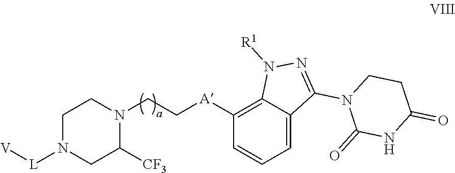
C1N([L][V])CC([CF3])N(CC[A]C2=C3C(=CC=C2)C(N2C(=O)NC(=O)CC2)=NN3[R1])C1
